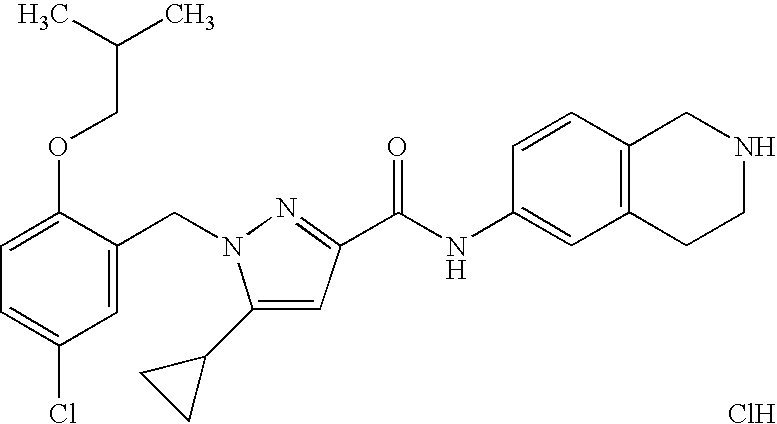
Cl.C1(C2=CC(C(NC3=CC4=C(C=C3)CNCC4)=O)=NN2CC2=CC(Cl)=CC=C2OCC(C)C)CC1
